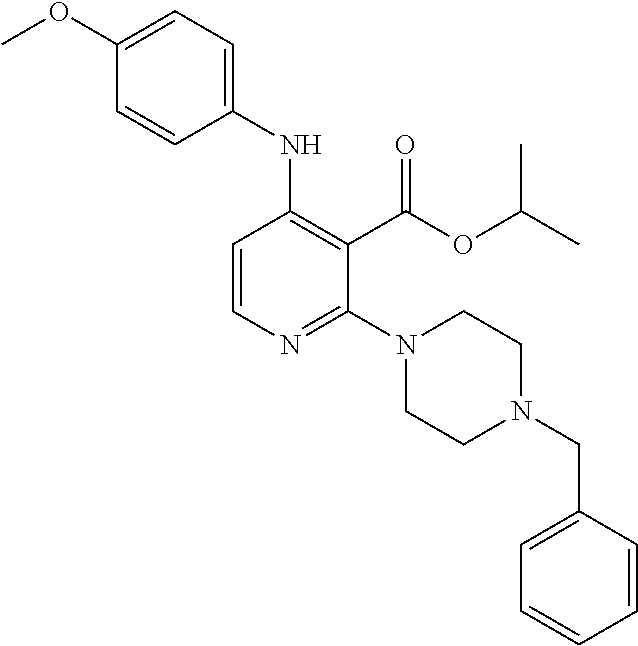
C1(NC2=C(C(OC(C)C)=O)C(N3CCN(CC4=CC=CC=C4)CC3)=NC=C2)=CC=C(OC)C=C1
